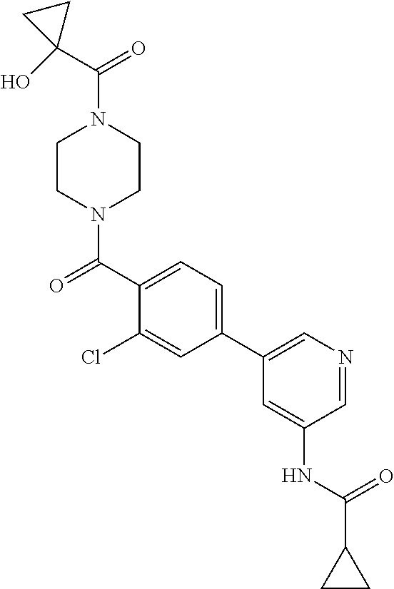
C1CC1(O)C(N1CCN(C(C2=CC=C(C3=CN=CC(NC(C4CC4)=O)=C3)C=C2Cl)=O)CC1)=O
